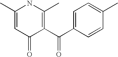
C1(C)=CC(=O)C(C(C2=CC=C(C)C=C2)=O)=C(C)N1
